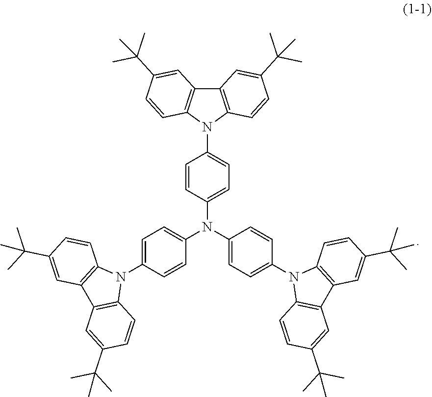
C1=CC(N(C2=CC=C(N3C4=C(C5=C3C=CC(C(C)(C)C)=C5)C=C(C(C)(C)C)C=C4)C=C2)C2=CC=C(N3C4=C(C5=C3C=CC(C(C)(C)C)=C5)C=C(C(C)(C)C)C=C4)C=C2)=CC=C1N1C2=C(C3=C1C=CC(C(C)(C)C)=C3)C=C(C(C)(C)C)C=C2
